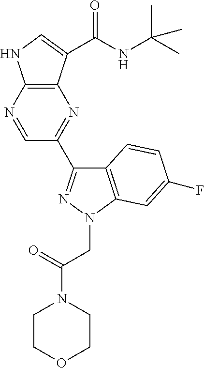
C12=C(N=CC(C3=NN(CC(N4CCOCC4)=O)C4=C3C=CC(F)=C4)=N1)NC=C2C(NC(C)(C)C)=O
